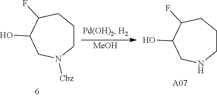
C1C(F)C(O)CN([Cbz])CC1.[MeOH].C1C(F)C(O)CNCC1.[A07]
